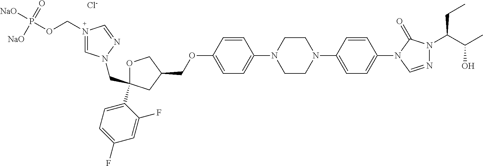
N1(COP([NaO])(=O)[NaO])=CN(CC2(C3=CC=C(F)C=C3F)OCC(COC3=CC=C(N4CCN(C5=CC=C(N6C=NN(C(C(O)C)CC)C6=O)C=C5)CC4)C=C3)C2)N=C1.[Cl-]
